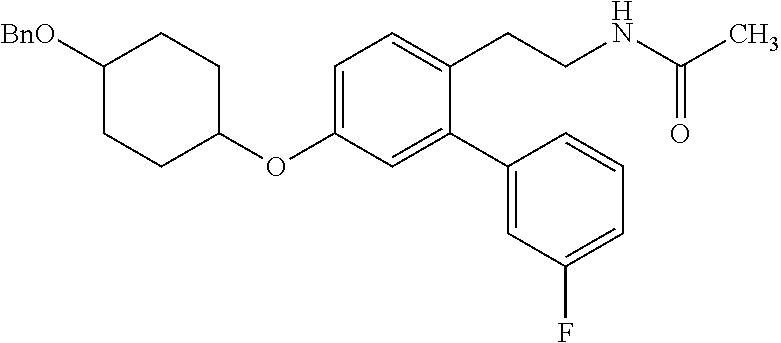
C1=C(OC2CCC([BnO])CC2)C=C(C2=CC(F)=CC=C2)C(CCNC(C)=O)=C1
